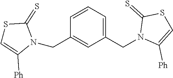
C1=CC=C(CN2C([Ph])=CSC2=S)C=C1CN1C(=S)SC=C1[Ph]
